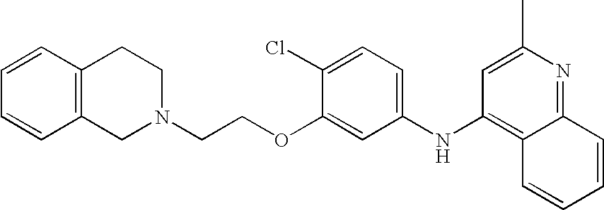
N1(CCOC2=CC(NC3=C4C(=NC(C)=C3)C=CC=C4)=CC=C2Cl)CC2=C(CC1)C=CC=C2
